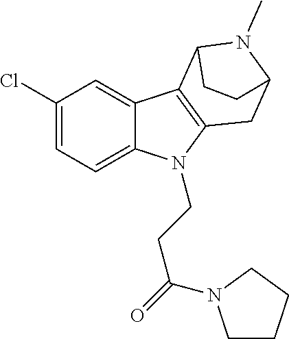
C1(Cl)=CC=C2C(=C1)C1=C(N2CCC(=O)N2CCCC2)CC2N(C)C1CC2
